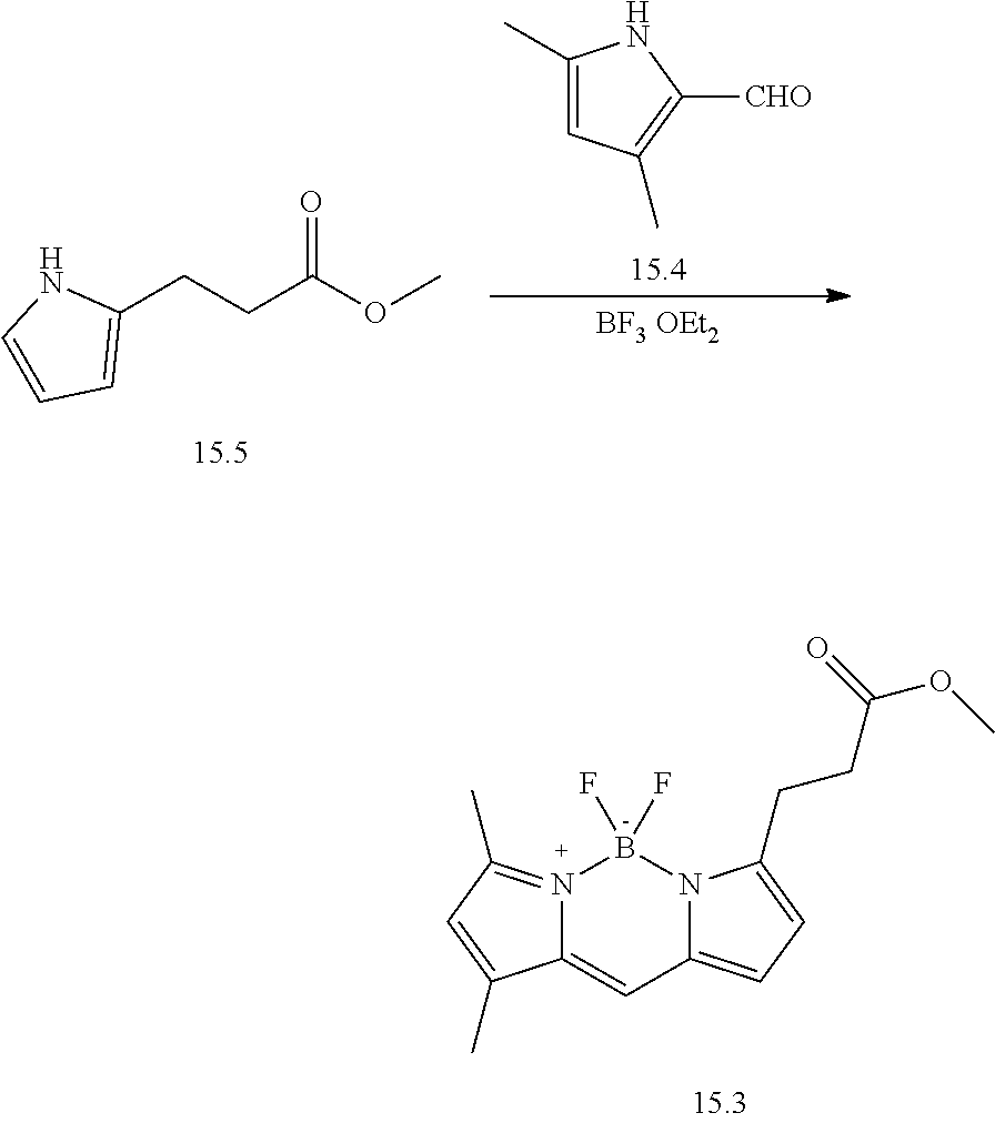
N12=C(C)C=C(C)C1=CC1=CC=C(CCC(=O)OC)N1B2(F)F.[15.4].C1(C)=CC(C)=C([CHO])N1.[BF3 OEt2].C(C1=CC=CN1)CC(=O)OC
